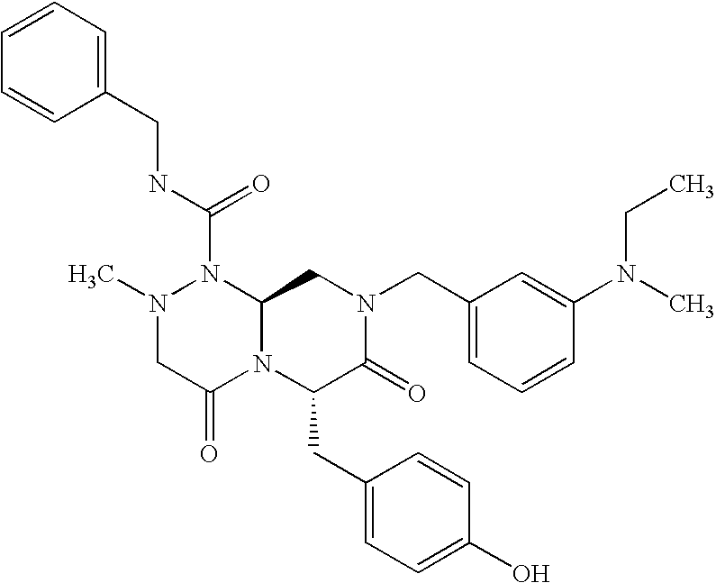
C1=CC=C(CNC(N2N(C)CC(=O)N3C2CN(CC2=CC=CC(N(C)CC)=C2)C(=O)C3CC2=CC=C(O)C=C2)=O)C=C1
